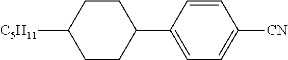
C1CC([C5H11])CCC1C1=CC=C([CN])C=C1
